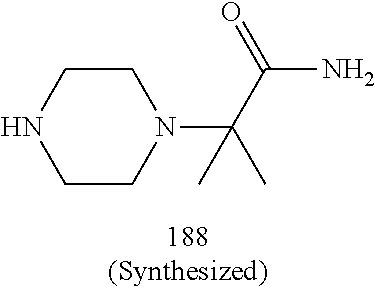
C1N(C(C)(C(N)=O)C)CCNC1
